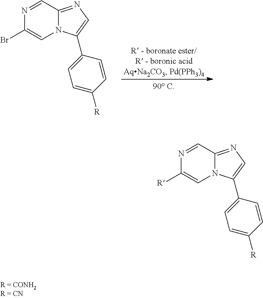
BrC1=CN2C(=NC=C2C2=CC=C([R])C=C2)C=N1.[R]C1=CN2C(=NC=C2C2=CC=C([R])C=C2)C=N1
